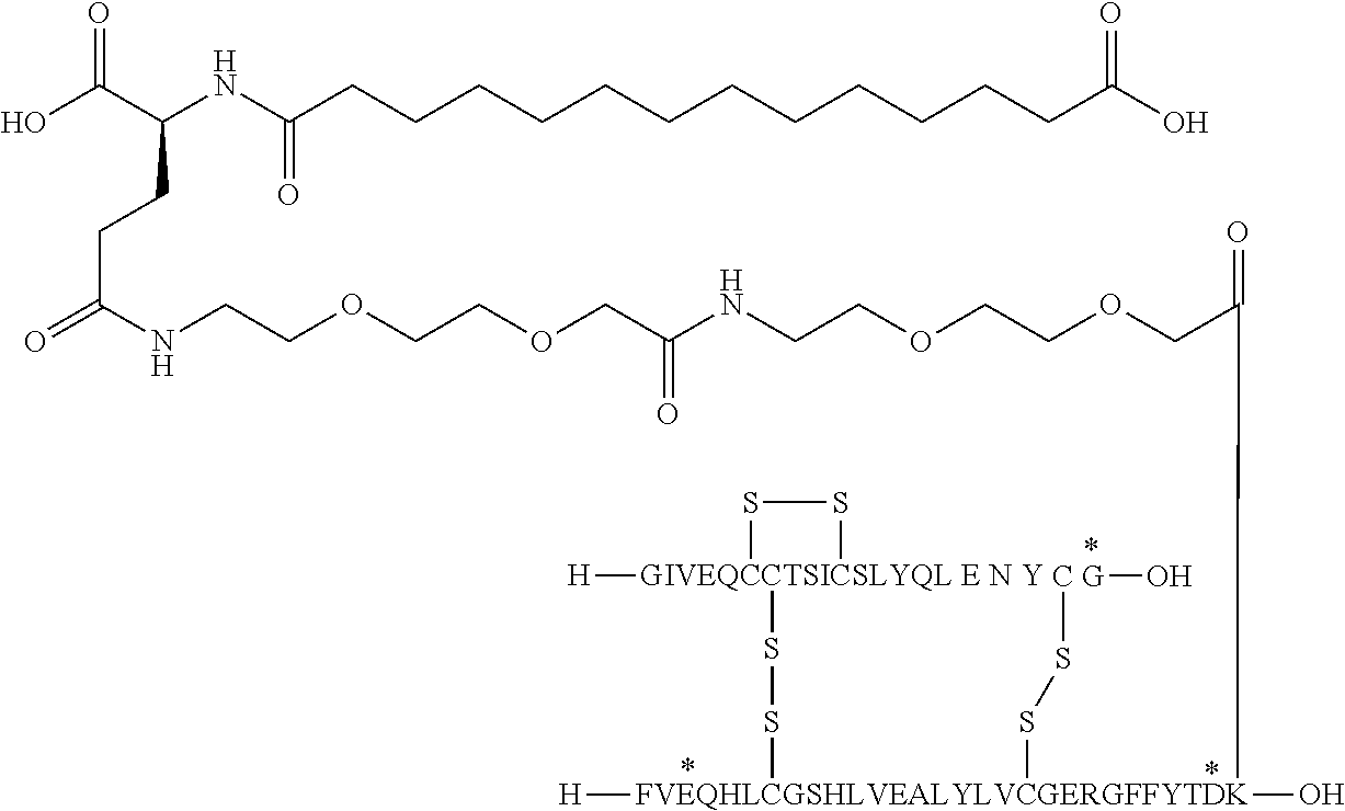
OC(C(NC(CCCCCCCCCCCCC(O)=O)=O)CCC(=O)NCCOCCOCC(NCCOCCOCC(=O)C[FVEQHLCGSHLVEALYLVCGERGFFYTDK]([H])(O)(SS[CTSICSLYQL E N Y]SS[GIVEQC][H])SS[C G]O)=O)=O
